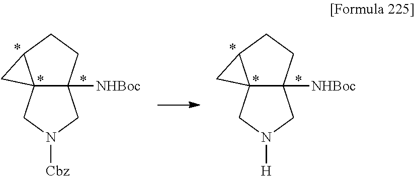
C123C([NHBoc])(CCC1C2)CN([H])C3.C123C([NHBoc])(CCC1C2)CN([Cbz])C3
